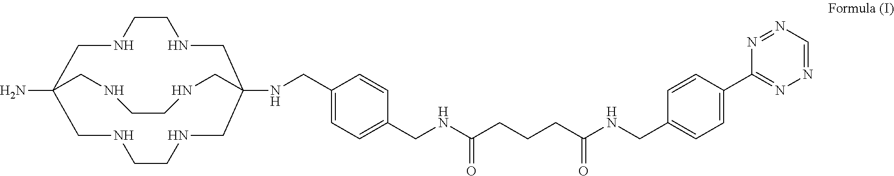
N1CC2(NCC3=CC=C(CNC(CCCC(NCC4=CC=C(C5=NN=CN=N5)C=C4)=O)=O)C=C3)CNCCNCC(N)(CNCC1)CNCCNC2
